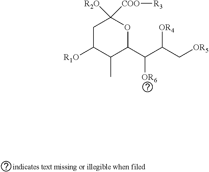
C1C([R1O])C(C)C(C(C(C[OR5])[OR4])[OR6])OC1([R2O])[COO][R3]
